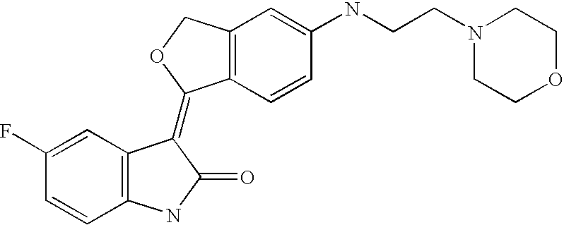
C12=C(C=CC(NCCN3CCOCC3)=C1)C(=C1C3=C(C=CC(F)=C3)NC1=O)OC2
